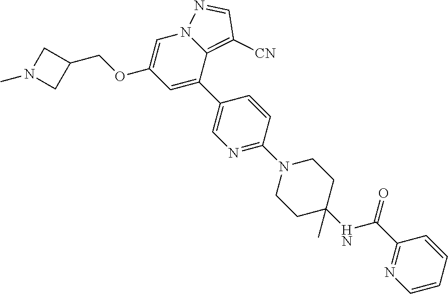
C12=C([CN])C=NN1C=C(OCC1CN(C)C1)C=C2C1=CN=C(N2CCC(C)(NC(C3=NC=CC=C3)=O)CC2)C=C1
